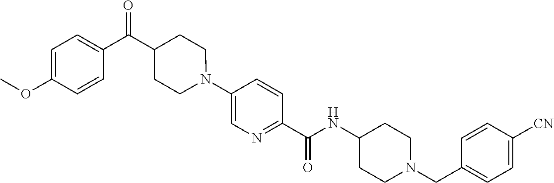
N(C(C1=NC=C(N2CCC(C(C3=CC=C(OC)C=C3)=O)CC2)C=C1)=O)C1CCN(CC2=CC=C([CN])C=C2)CC1
